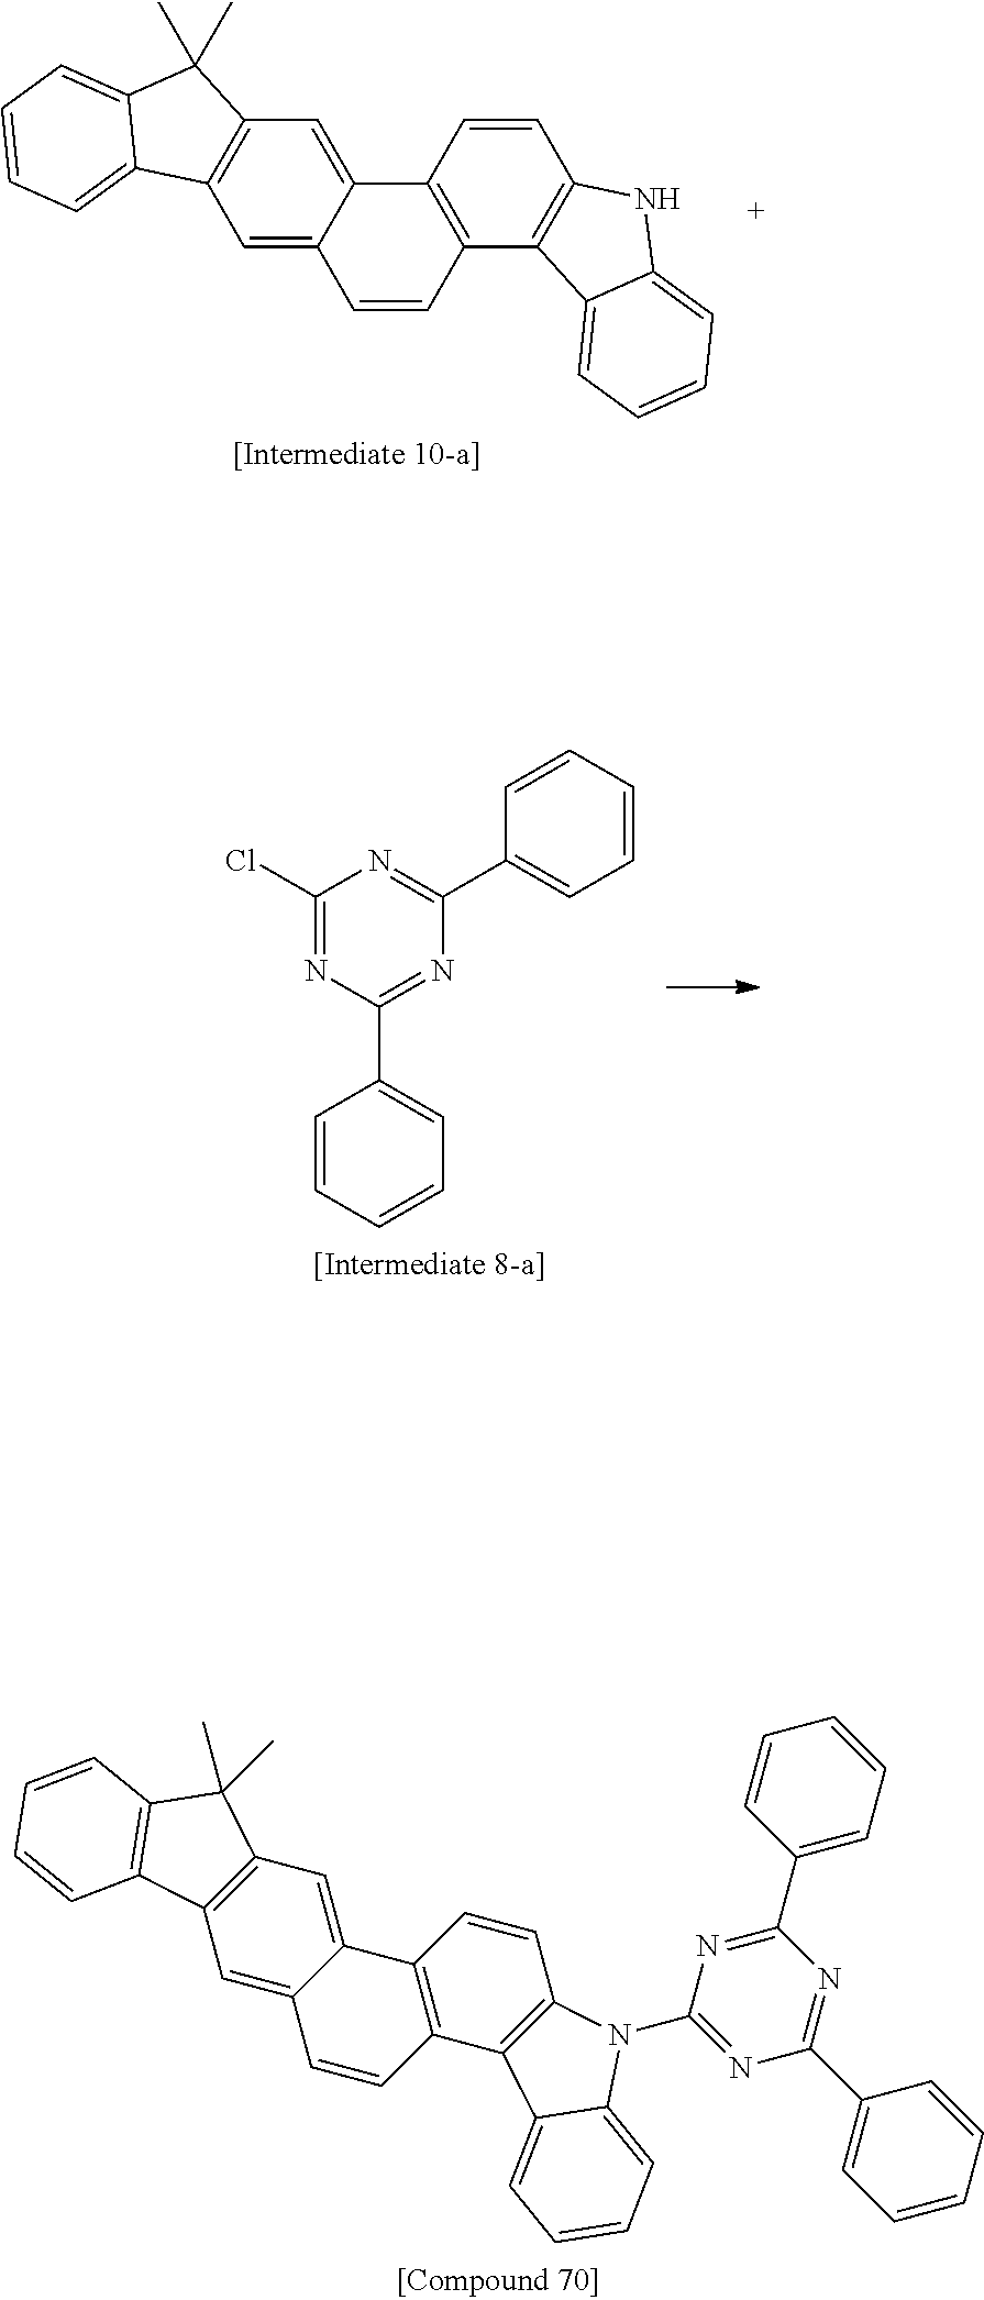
C1=CC2=C(C3=CC4=C(C=C13)C1=CC=CC=C1C4(C)C)C=CC1=C2C2=CC=CC=C2N1.ClC1=NC(C2=CC=CC=C2)=NC(C2=CC=CC=C2)=N1.C12=CC3=C(C=C1C1=C(C=C2)C2=C(C=C1)N(C1=NC(C4=CC=CC=C4)=NC(C4=CC=CC=C4)=N1)C1=CC=CC=C21)C(C)(C)C1=C3C=CC=C1
